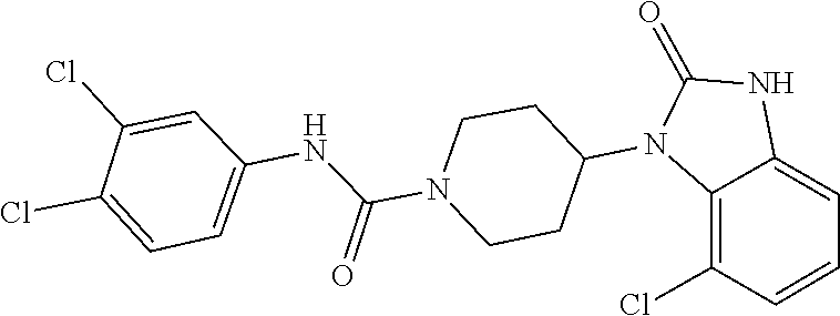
C1CN(C(NC2=CC=C(Cl)C(Cl)=C2)=O)CCC1N1C(=O)NC2=CC=CC(Cl)=C12
